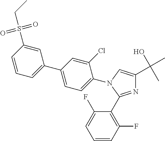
C1=CC(F)=C(C2=NC(C(O)(C)C)=CN2C2=CC=C(C3=CC=CC(S(CC)(=O)=O)=C3)C=C2Cl)C(F)=C1
